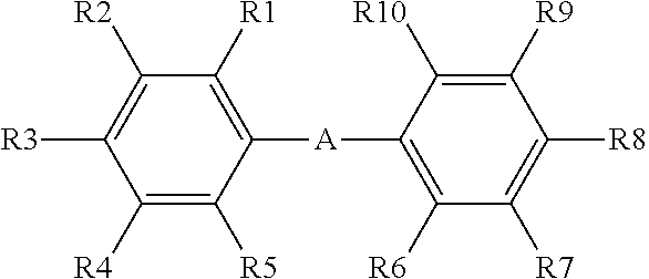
C1([R1])=C([A]C2=C([R6])C([R7])=C([R8])C([R9])=C2[R10])C([R5])=C([R4])C([R3])=C1[R2]
